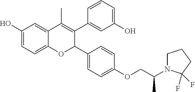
C12=CC=C(O)C=C1C(C)=C(C1=CC(O)=CC=C1)C(C1=CC=C(OCC(N3CCCC3(F)F)C)C=C1)O2
